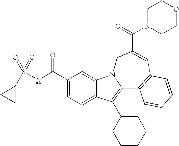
C1(C(NS(=O)(=O)C2CC2)=O)=CC=C2C(=C1)N1C(=C2C2CCCCC2)C2=C(C=C(C(=O)N3CCOCC3)C1)C=CC=C2
